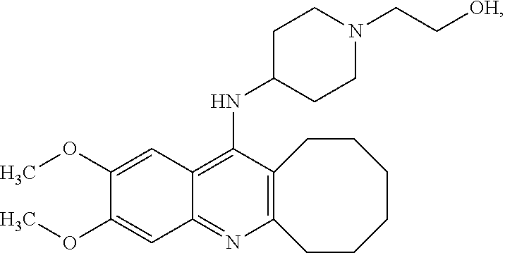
C12=C(N=C3C(=C1NC1CCN(CC[OH])CC1)C=C(OC)C(OC)=C3)CCCCCC2
